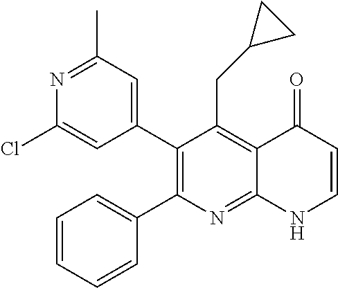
N1=C(C)C=C(C2=C(C3=CC=CC=C3)N=C3C(=C2CC2CC2)C(=O)C=CN3)C=C1Cl
